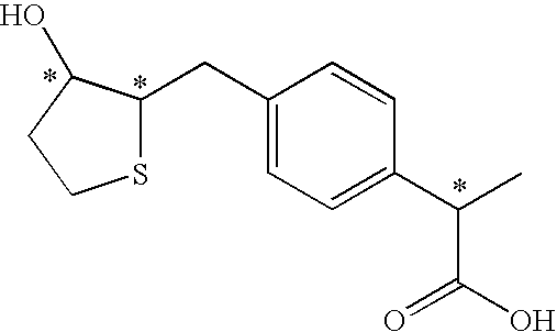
C1(CC2SCCC2O)=CC=C(C(C)C(O)=O)C=C1
